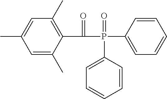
C1=C(C)C(C(=O)P(=O)(C2=CC=CC=C2)C2=CC=CC=C2)=C(C)C=C1C
